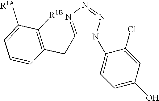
C1(CC2=C([R1B])C([R1A])=CC=C2)=NN=NN1C1=CC=C(O)C=C1Cl
